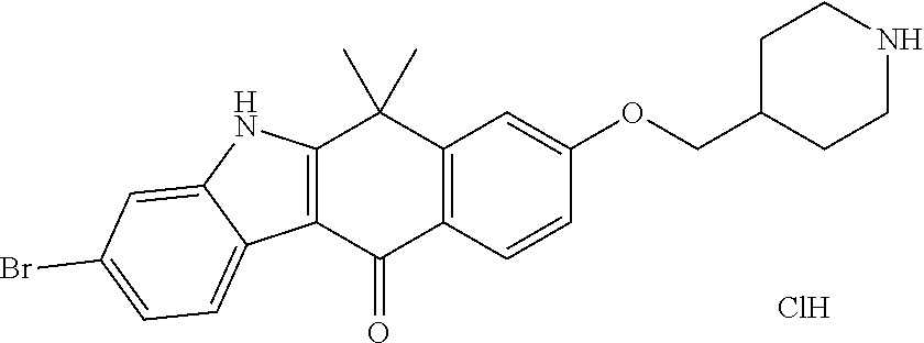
C12=C(C=CC(OCC3CCNCC3)=C1)C(=O)C1=C(C2(C)C)NC2=CC(Br)=CC=C12.Cl
